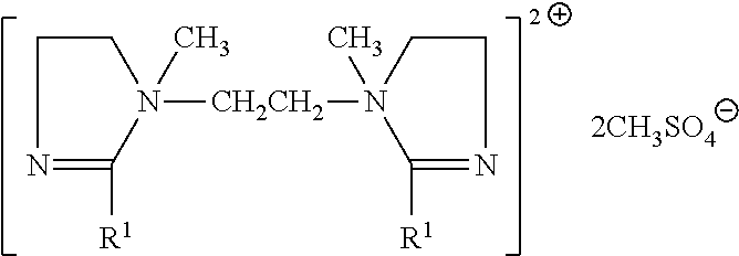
N1=C([R1])N([CH2CH2]N2(C)C([R1])=NCC2)(C)CC1.[2CH3SO4]
